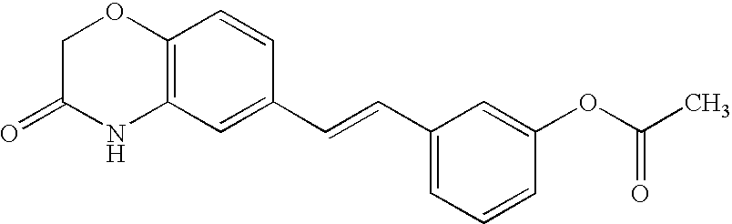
C12=C(C=C(C=CC3=CC=CC(OC(C)=O)=C3)C=C1)NC(=O)CO2
